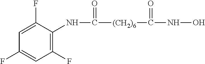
C1=C(F)C(NC(=O)[(CH2)6]C(NO)=O)=C(F)C=C1F
